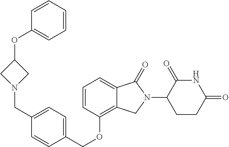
C1=CC=CC(OC2CN(CC3=CC=C(COC4=C5C(=CC=C4)C(=O)N(C4CCC(=O)NC4=O)C5)C=C3)C2)=C1
